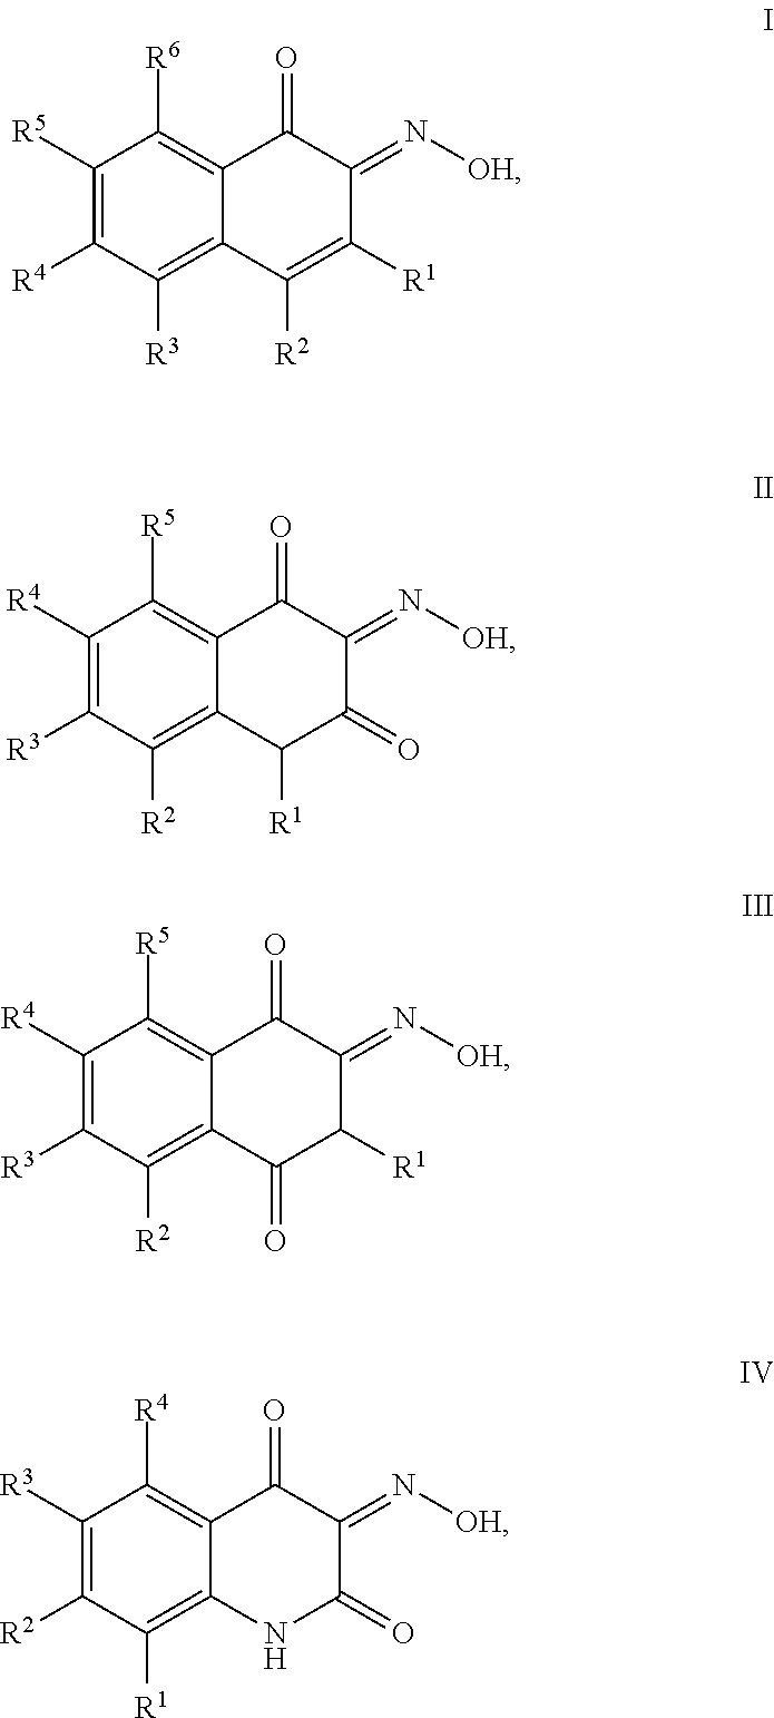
C1([R5])=C([R4])C([R3])=C2C(=C1[R6])C(=O)C(=N[OH])C([R1])=C2[R2].C1([R4])=C([R3])C([R2])=C2C(=C1[R5])C(=O)C(=N[OH])C(=O)C2[R1].C1([R4])=C([R3])C([R2])=C2C(=C1[R5])C(=O)C(=N[OH])C([R1])C2=O.C1([R3])=C([R2])C([R1])=C2C(=C1[R4])C(=O)C(=N[OH])C(=O)N2
